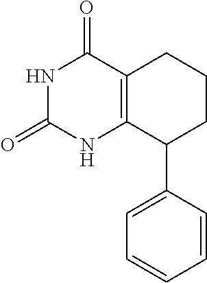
N1C(=O)NC2=C(C1=O)CCCC2C1=CC=CC=C1
